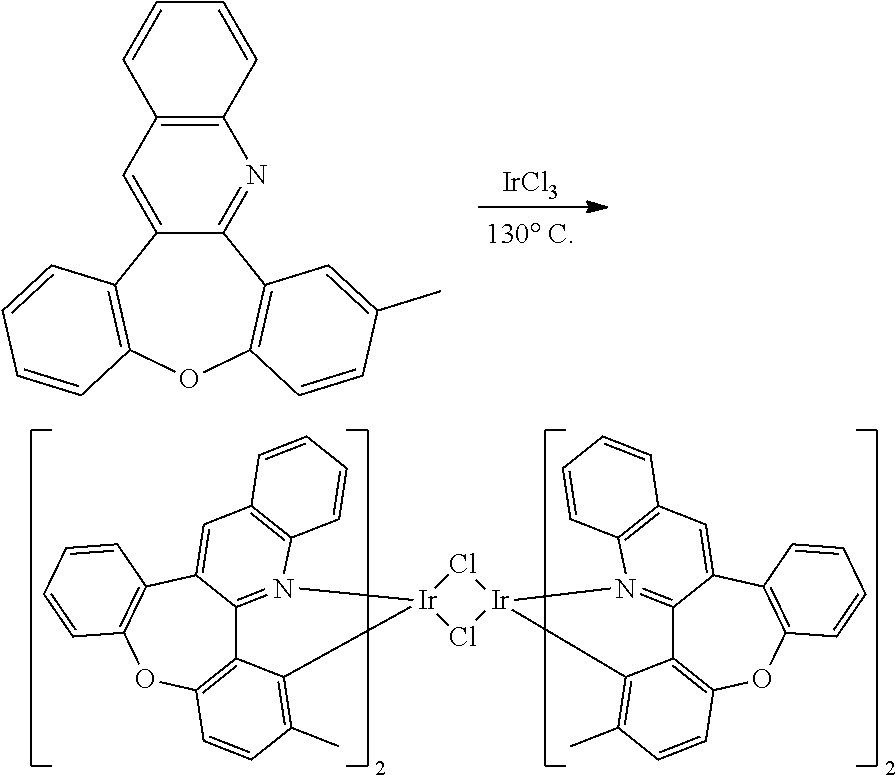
C12=C3OC4=C(C5=CC6=C(N(=C15)[Ir]1(C2=C(C)C=C3)Cl[Ir]2(Cl1)N1=C3C5=C(OC7=C(C3=CC3=C1C=CC=C3)C=CC=C7)C=CC(C)=C52)C=CC=C6)C=CC=C4.[IrCl3].C1=CC=CC2=C1N=C1C(=C2)C2=C(OC3=C1C=C(C)C=C3)C=CC=C2
